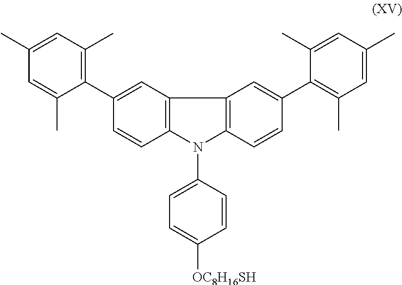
C1=C(C2=C(C)C=C(C)C=C2C)C=CC2=C1C1=C(N2C2=CC=C([OC8H16SH])C=C2)C=CC(C2=C(C)C=C(C)C=C2C)=C1
